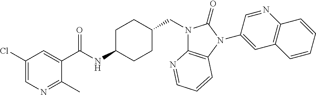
C1(Cl)=CN=C(C)C(C(NC2CCC(CN3C4=C(N(C5=CC6=C(N=C5)C=CC=C6)C3=O)C=CC=N4)CC2)=O)=C1
